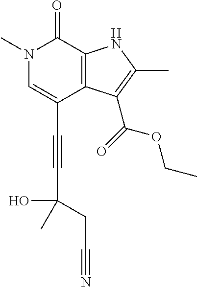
C(C1=CN(C)C(=O)C2=C1C(C(=O)OCC)=C(C)N2)#CC(CC#N)(O)C
